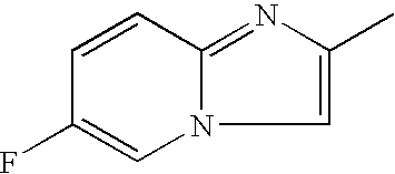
C1=CC2=NC(C)=CN2C=C1F
